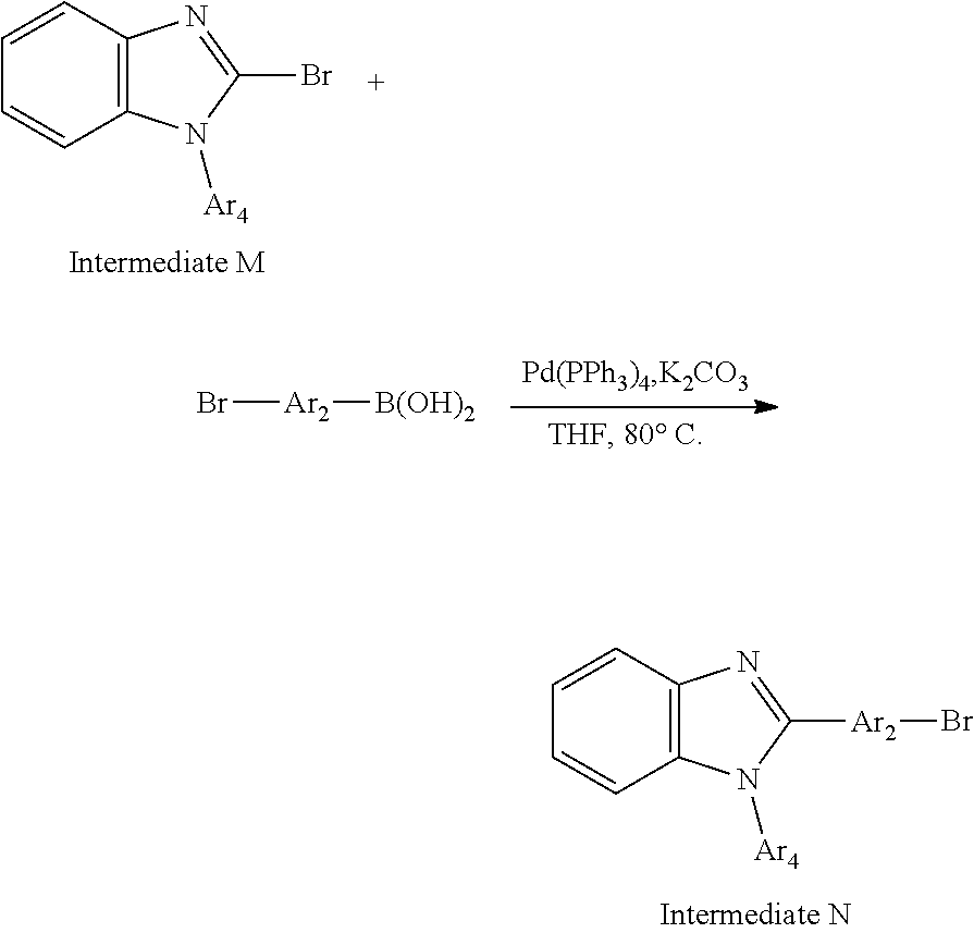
C12=C(C=CC=C1)N=C([Ar2]Br)N2[Ar4].Br[Ar2][B(OH)2].C12=C(C=CC=C1)N=C(Br)N2[Ar4]
